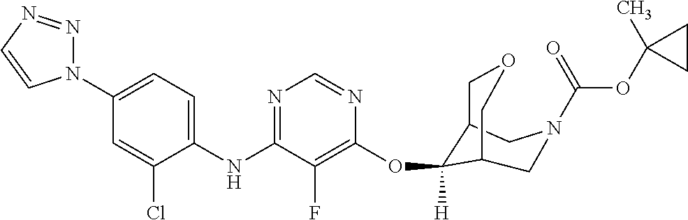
C1(NC2=NC=NC(OC3([H])C4COCC3CN(C(OC3(C)CC3)=O)C4)=C2F)=CC=C(N2N=NC=C2)C=C1Cl
